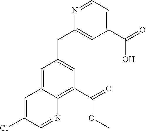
C1(C(=O)O)=CC=NC(CC2=CC(C(OC)=O)=C3C(=C2)C=C(Cl)C=N3)=C1
